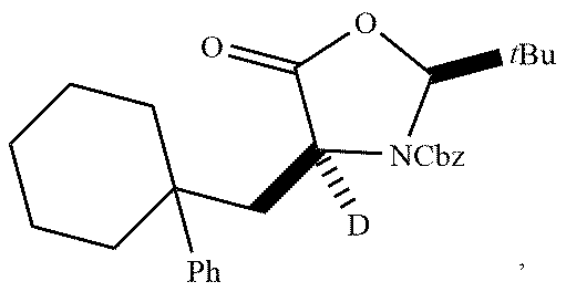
C1C(CC2([D])C(=O)OC([tBu])[NCbz]2)([Ph])CCCC1
